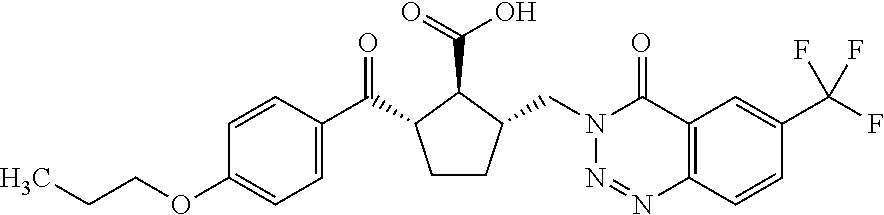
C(OC1=CC=C(C(=O)C2CCC(CN3N=NC4=C(C3=O)C=C(C(F)(F)F)C=C4)C2C(=O)O)C=C1)CC
